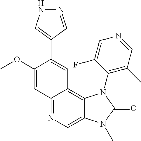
C1(OC)=CC2=NC=C3C(=C2C=C1C1=CNN=C1)N(C1=C(C)C=NC=C1F)C(=O)N3C
